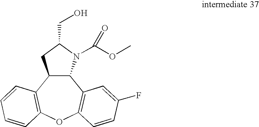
C12C(C3=C(OC4=C1C=C(F)C=C4)C=CC=C3)CC(CO)N2C(OC)=O
